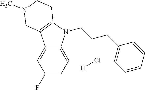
C1(F)=CC=C2C(=C1)C1=C(N2CCCC2=CC=CC=C2)CCN(C)C1.[H]Cl
